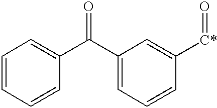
C1=CC=CC(C(C2=CC=CC([C*]=O)=C2)=O)=C1
